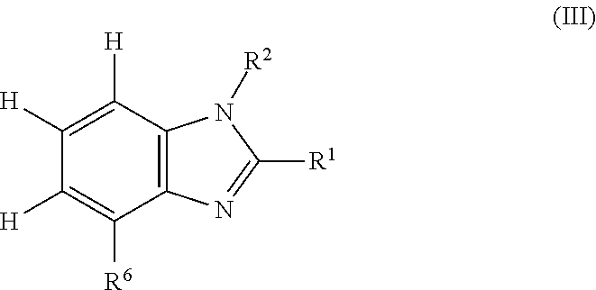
C1([H])=C([H])C2=C(C([R6])=C1[H])N=C([R1])N2[R2]
